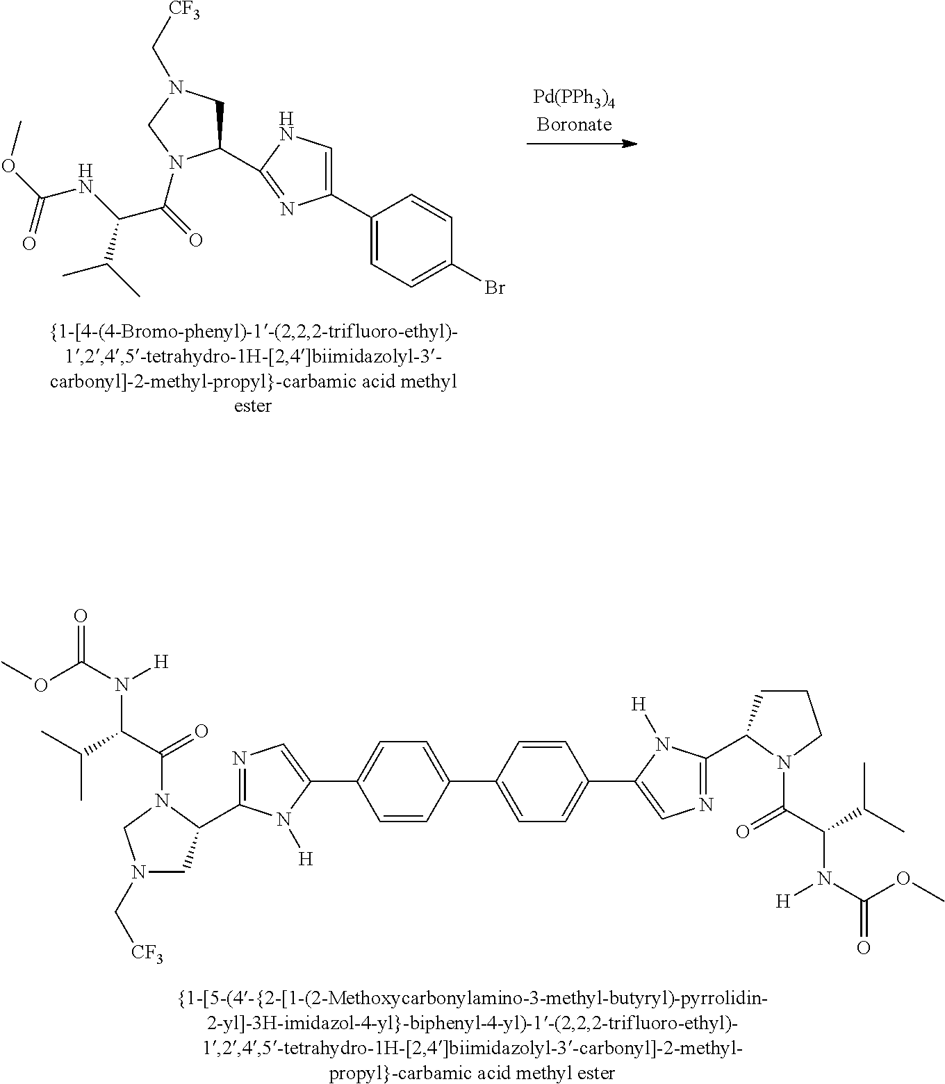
C1(C2=NC(C3=CC=C(Br)C=C3)=CN2)CN(C[CF3])CN1C(=O)C(NC(OC)=O)C(C)C.C1=CC(C2=CC=C(C3=CN=C(C4CCCN4C(C(C(C)C)N(C(OC)=O)[H])=O)N3[H])C=C2)=CC=C1C1=CN=C(C2CN(C[CF3])CN2C(C(C(C)C)N(C(OC)=O)[H])=O)N1[H]
